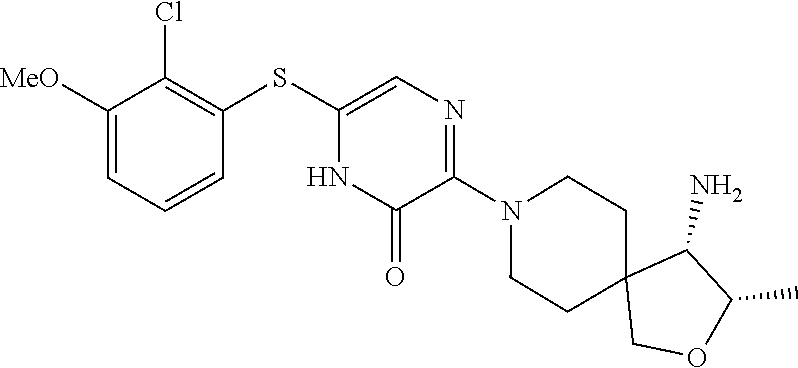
N1(C2=NC=C(SC3=C(Cl)C([MeO])=CC=C3)NC2=O)CCC2(CC1)COC(C)C2N
